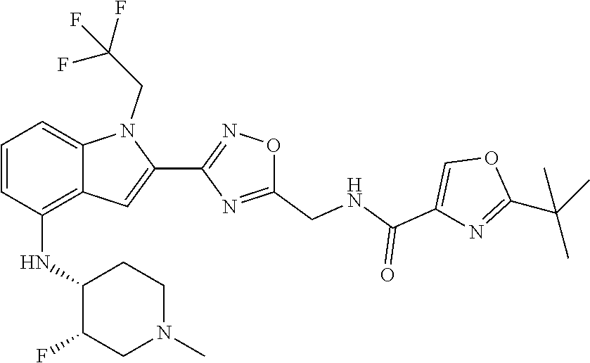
O1C(C(C)(C)C)=NC(C(=O)NCC2=NC(C3=CC4=C(NC5C(F)CN(C)CC5)C=CC=C4N3CC(F)(F)F)=NO2)=C1
